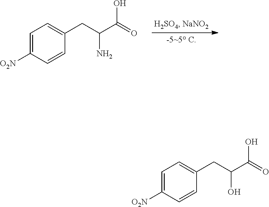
C1=C([O2N])C=CC(CC(C(=O)O)N)=C1.C1=C([O2N])C=CC(CC(C(=O)O)O)=C1
